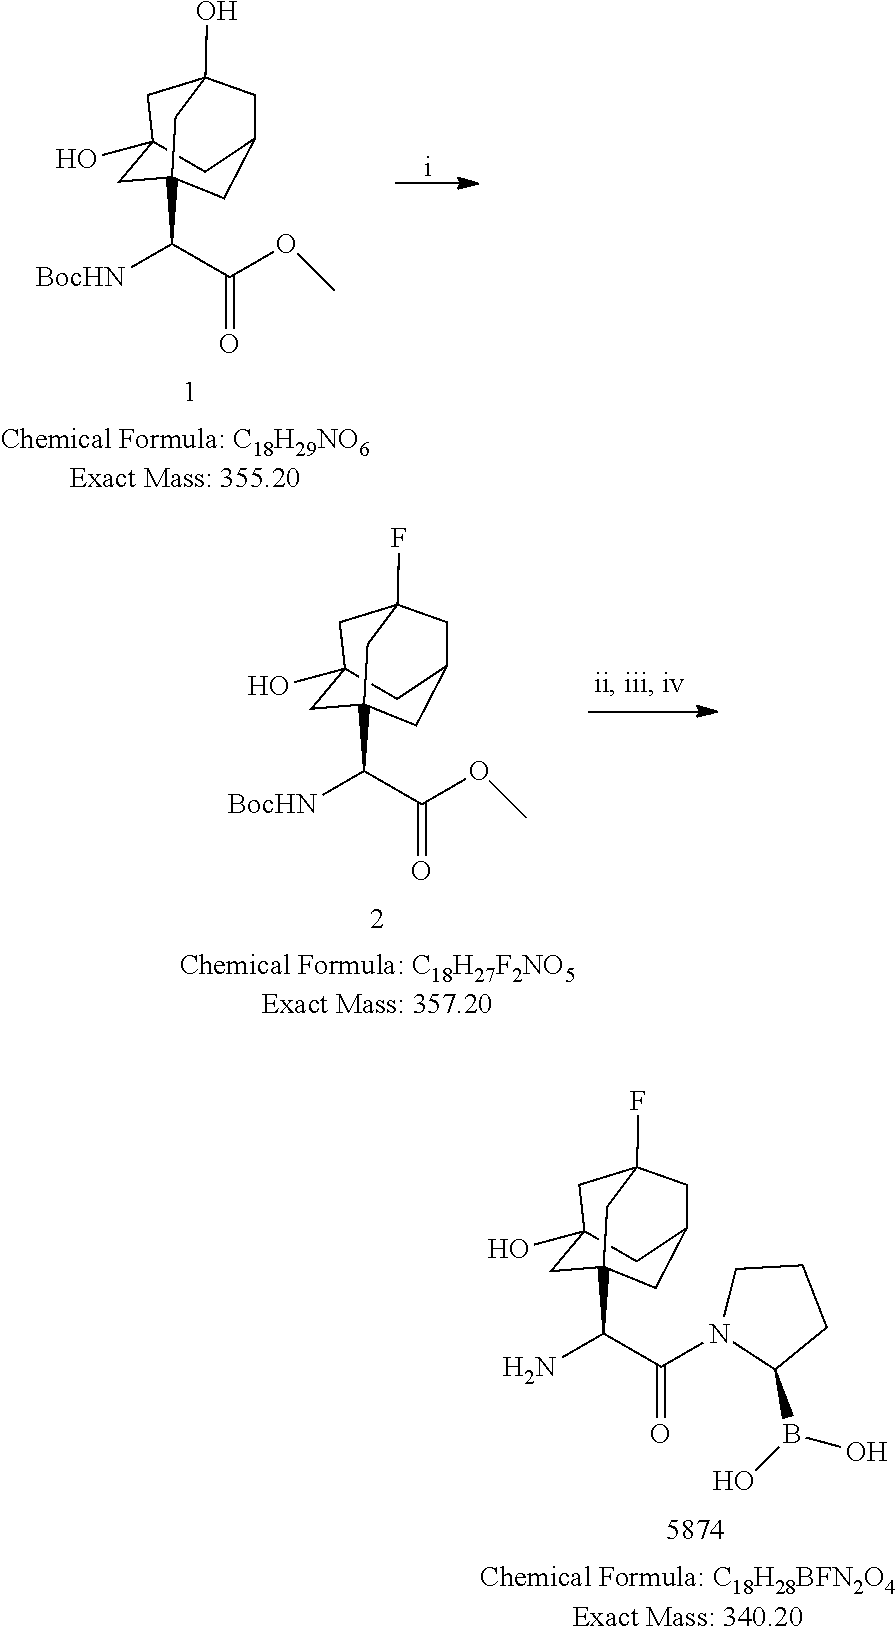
C1C2(O)CC3(C([BocHN])C(OC)=O)CC(CC1(O)C3)C2.C1C2(O)CC3(C([BocHN])C(OC)=O)CC(CC1(F)C3)C2.C1C2(O)CC3(C(N)C(N4C(B(O)O)CCC4)=O)CC(CC1(F)C3)C2
